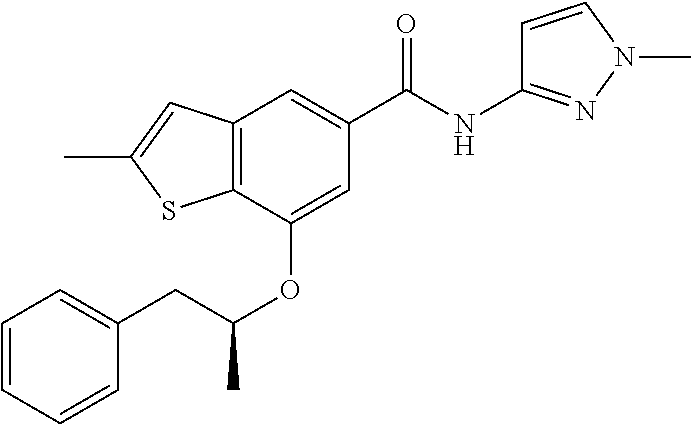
C12=C(C(OC(C)CC3=CC=CC=C3)=CC(C(NC3=NN(C)C=C3)=O)=C1)SC(C)=C2
